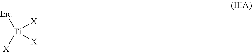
[Ind][Ti]([X])([X])[X]
